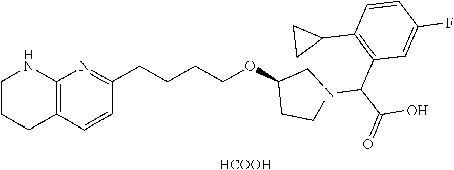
C12=C(C=CC(CCCCOC3CN(C(C(O)=O)C4=C(C5CC5)C=CC(F)=C4)CC3)=N1)CCCN2.[HCOOH]
